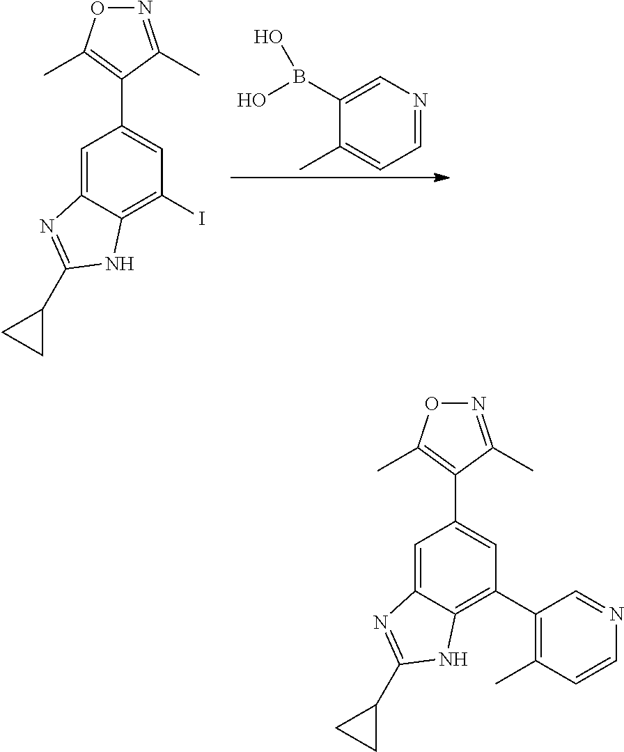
C1(C)=CC=NC=C1B(O)O.C1=C2C(=C(I)C=C1C1=C(C)ON=C1C)NC(C1CC1)=N2.C1=C2C(=C(C3=C(C)C=CN=C3)C=C1C1=C(C)ON=C1C)NC(C1CC1)=N2
